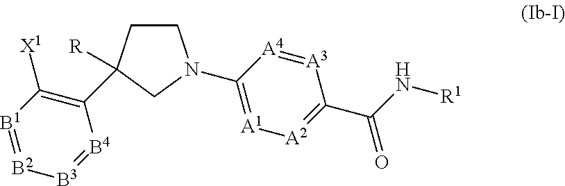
C1CC([R])(C2=C([X1])[B1]=[B2][B3]=[B4]2)CN1C1=[A1][A2]=C(C(N[R1])=O)[A3]=[A4]1
